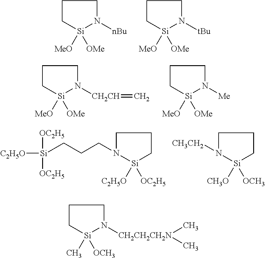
[Si]1([OMe])([MeO])N([nBu])CCC1.[Si]1([OMe])([MeO])N([tBu])CCC1.[Si]1([OMe])([MeO])N([CH2CH]=C)CCC1.[Si]1([OMe])([MeO])N([Me])CCC1.[Si]1([OC2H5])([C2H5O])CCCN1CCC[Si]([C2H5O])([OC2H5])[OC2H5].[Si]1([OCH3])([CH3O])CCCN1[CH3CH2].[Si]1([OCH3])(C)N([CH2CH2CH2N](C)C)CCC1
